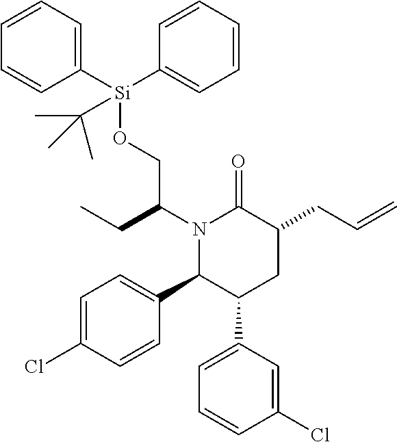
N1(C(CC)CO[Si](C2=CC=CC=C2)(C2=CC=CC=C2)C(C)(C)C)C(C2=CC=C(Cl)C=C2)C(C2=CC=CC(Cl)=C2)CC(CC=C)C1=O
